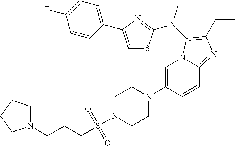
C1=C(N2CCN(S(CCCN3CCCC3)(=O)=O)CC2)C=CC2=NC(CC)=C(N(C)C3=NC(C4=CC=C(F)C=C4)=CS3)N12
